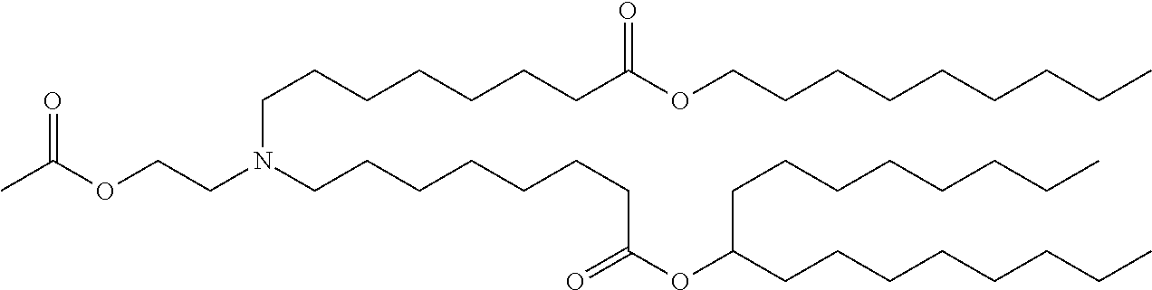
C(CCCCCC)CCOC(CCCCCCCN(CCCCCCCC(=O)OC(CCCCCCCC)CCCCCCCC)CCOC(=O)C)=O
